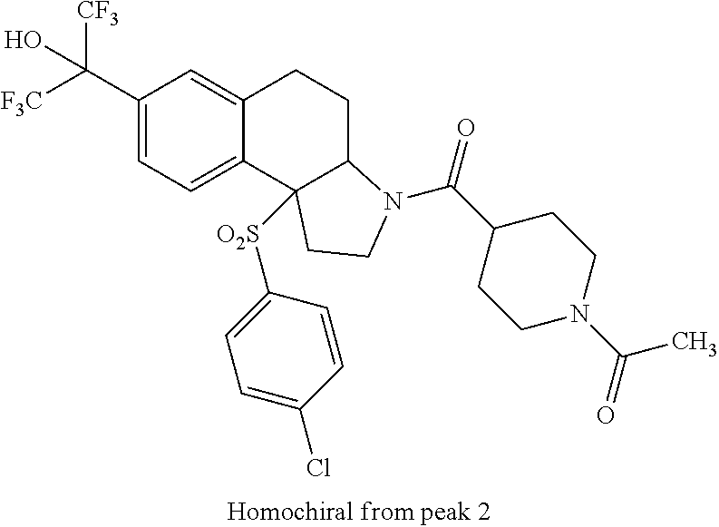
C1(C([F3C])([CF3])O)=CC=C2C(=C1)CCC1C2([O2S]C2=CC=C(Cl)C=C2)CCN1C(C1CCN(C(=O)C)CC1)=O
